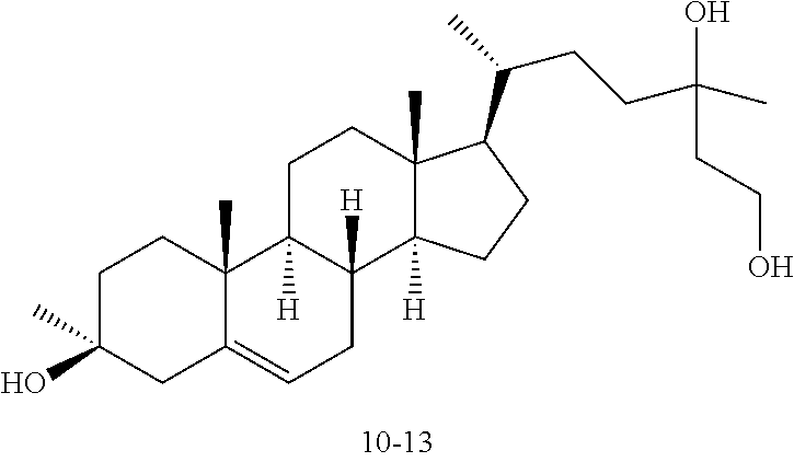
C1C(O)(C)CC2=CCC3([H])C([H])(C2(C)C1)CCC1(C)C3([H])CCC1C(CCC(O)(C)CCO)C
